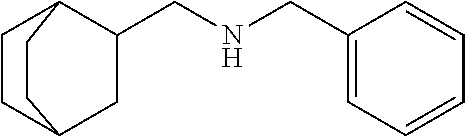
C1(CNCC2C3CCC(C2)CC3)=CC=CC=C1
